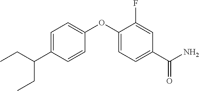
C1=C(C(CC)CC)C=CC(OC2=CC=C(C(N)=O)C=C2F)=C1
